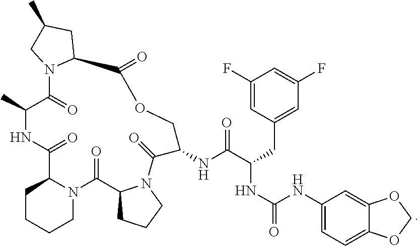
C1(F)=CC(CC(NC(=O)NC2=CC=C3C(=C2)OCO3)C(NC2C(=O)N3C(C(=O)N4C(C(=O)NC(C)C(=O)N5C(C(=O)OC2)CC(C)C5)CCCC4)CCC3)=O)=CC(F)=C1
